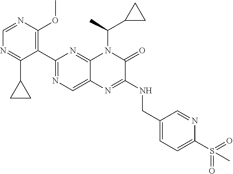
C1=NC(OC)=C(C2=NC=C3C(=N2)N(C(C2CC2)C)C(=O)C(NCC2=CC=C(S(=O)(=O)C)N=C2)=N3)C(C2CC2)=N1
